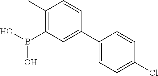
C1(C)=C(B(O)O)C=C(C2=CC=C(Cl)C=C2)C=C1
